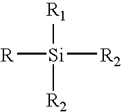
[R1][Si]([R])([R2])[R2]
